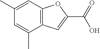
C1(C)=CC2=C(C(C)=C1)C=C(C(=O)O)O2
